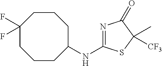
N(C1=NC(=O)C(C)([CF3])S1)C1CCCC(F)(F)CCC1
